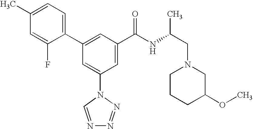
C1(C2=CC(C(NC(CN3CC(OC)CCC3)C)=O)=CC(N3C=NN=N3)=C2)=CC=C(C)C=C1F
